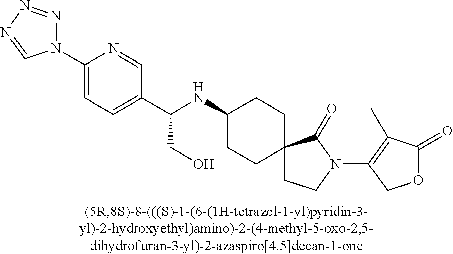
C1(N2N=NN=C2)=CC=C(C(NC2CCC3(CC2)CCN(C2=C(C)C(=O)OC2)C3=O)CO)C=N1
